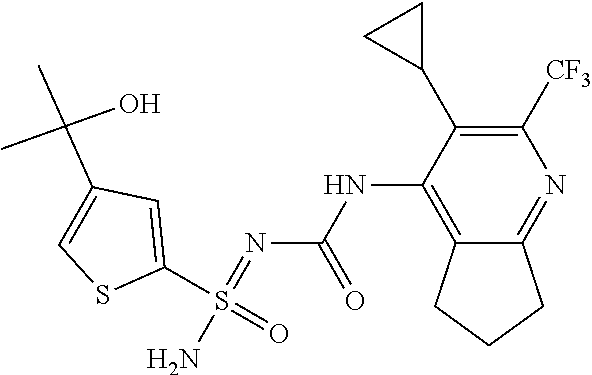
C1(NC(N=S(=O)(N)C2=CC(C(C)(C)O)=CS2)=O)=C2CCCC2=NC([CF3])=C1C1CC1
